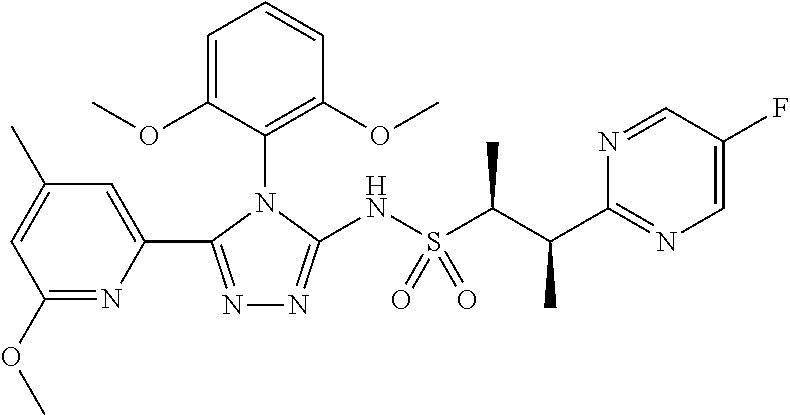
N1=C(C2=CC(C)=CC(OC)=N2)N(C2=C(OC)C=CC=C2OC)C(NS(C(C(C2=NC=C(F)C=N2)C)C)(=O)=O)=N1
